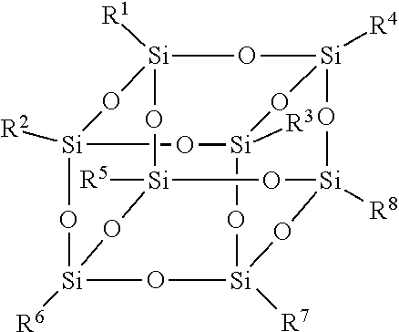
[Si]12([R2])O[Si]3([R6])O[Si]4([R5])O[Si]5([R8])O[Si]([R7])(O3)O[Si]([R3])(O1)O[Si]([R4])(O[Si]([R1])(O4)O2)O5
